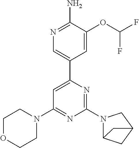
N1=C(N)C(OC(F)F)=CC(C2=CC(N3CCOCC3)=NC(N3C4CC(C3)C4)=N2)=C1
